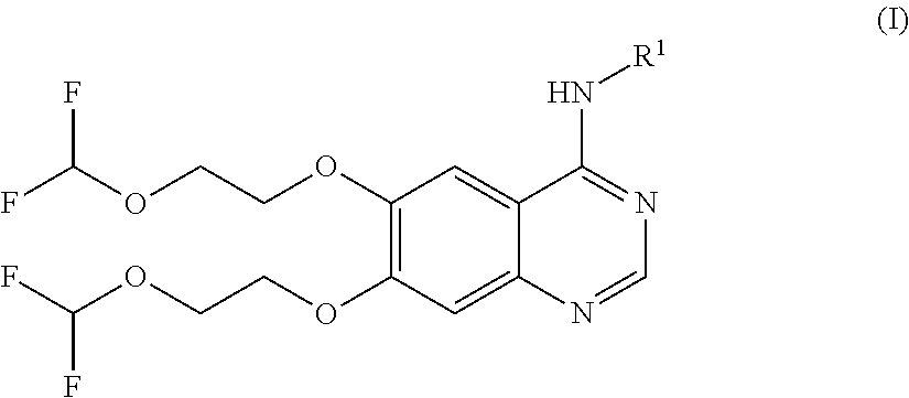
C1(OCCOC(F)F)=C(OCCOC(F)F)C=C2C(=C1)C(N[R1])=NC=N2
